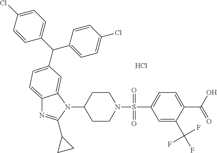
C12=CC=C(C(C3=CC=C(Cl)C=C3)C3=CC=C(Cl)C=C3)C=C1N(C1CCN(S(C3=CC=C(C(O)=O)C(C(F)(F)F)=C3)(=O)=O)CC1)C(C1CC1)=N2.Cl
